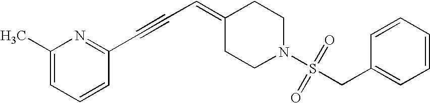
C1(C)=CC=CC(C#CC=C2CCN(S(CC3=CC=CC=C3)(=O)=O)CC2)=N1
